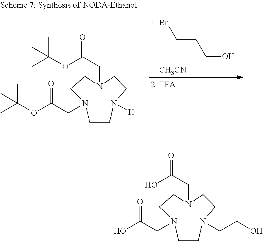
[1. Br]CCCO.[CH3CN].O(C(CN1CCN([H])CCN(CC(=O)OC(C)(C)C)CC1)=O)C(C)(C)C.OC(CN1CCN(CCO)CCN(CC(=O)O)CC1)=O
